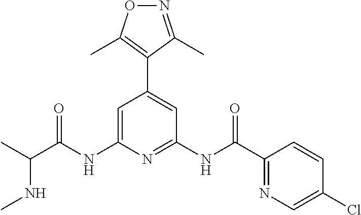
C1=C(NC(C(C)NC)=O)N=C(NC(C2=NC=C(Cl)C=C2)=O)C=C1C1=C(C)ON=C1C
